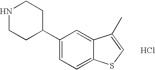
C1(C2CCNCC2)=CC=C2C(=C1)C(C)=CS2.Cl
